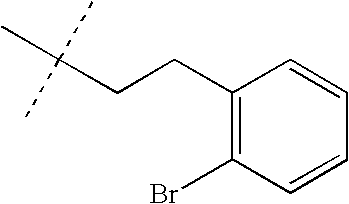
C1(CCC(C)(C)C)=C(Br)C=CC=C1
